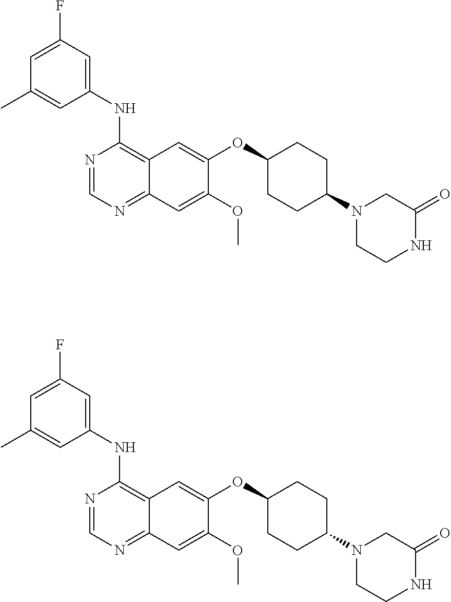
C1=C(F)C=C(NC2=C3C(=NC=N2)C=C(OC)C(OC2CCC(N4CCNC(=O)C4)CC2)=C3)C=C1C.C1=C(F)C=C(NC2=C3C(=NC=N2)C=C(OC)C(OC2CCC(N4CCNC(=O)C4)CC2)=C3)C=C1C
